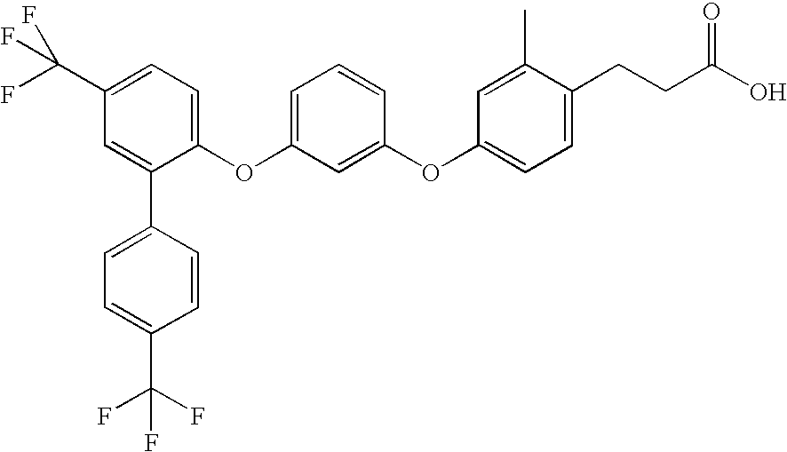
C1=C(C2=CC=C(C(F)(F)F)C=C2)C(OC2=CC=CC(OC3=CC=C(CCC(O)=O)C(C)=C3)=C2)=CC=C1C(F)(F)F
